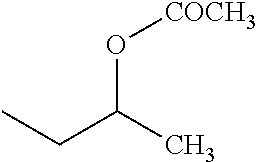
CCC(C)O[COCH3]
